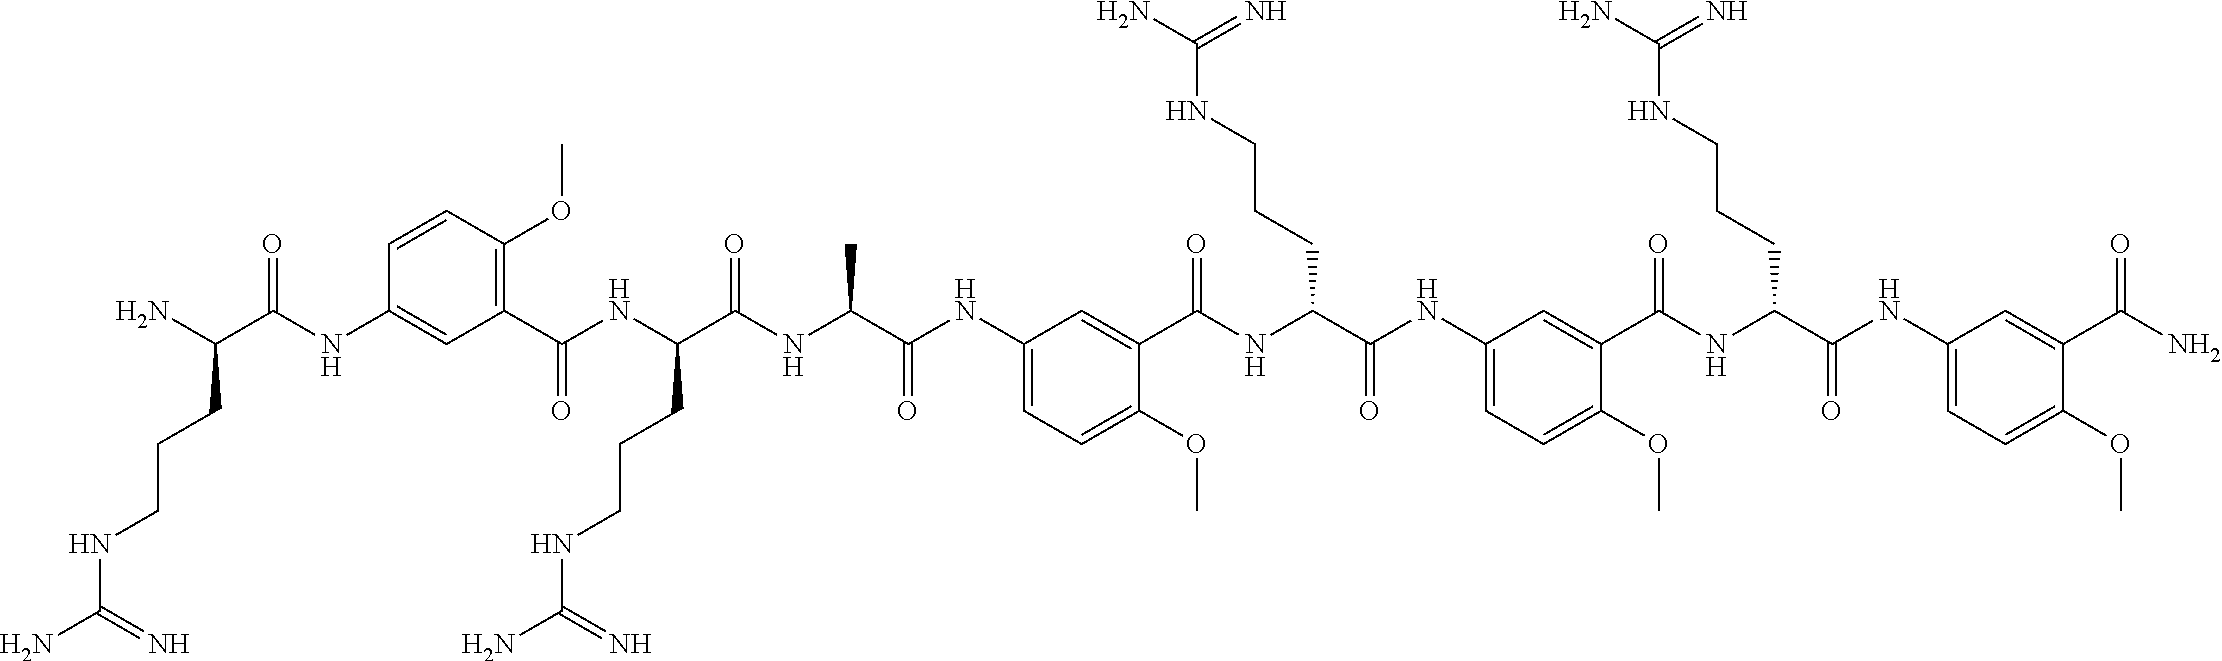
C(C(NC(C(NC1=CC=C(OC)C(C(NC(C(NC2=CC=C(OC)C(C(NC(C(NC3=CC=C(OC)C(C(N)=O)=C3)=O)CCCNC(N)=N)=O)=C2)=O)CCCNC(N)=N)=O)=C1)=O)C)=O)(NC(C1=C(OC)C=CC(NC(C(N)CCCNC(N)=N)=O)=C1)=O)CCCNC(N)=N
